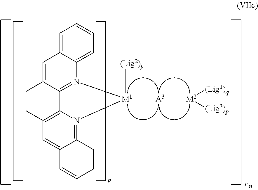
[A3].[M2]([(Lig1)q])[(Lig3)p].[M1]1([(Lig2)y])N2=C3C(=CC4=CC=CC=C42)CCC2=C3N1=C1C(=C2)C=CC=C1
